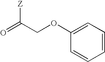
O=C(COC1=CC=CC=C1)[Z]
